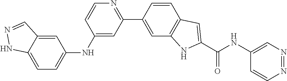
C12=CC=C(NC3=CC(C4=CC5=C(C=C4)C=C(C(NC4=CN=NC=C4)=O)N5)=NC=C3)C=C1C=NN2
